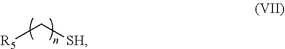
[R5]C[SH]
